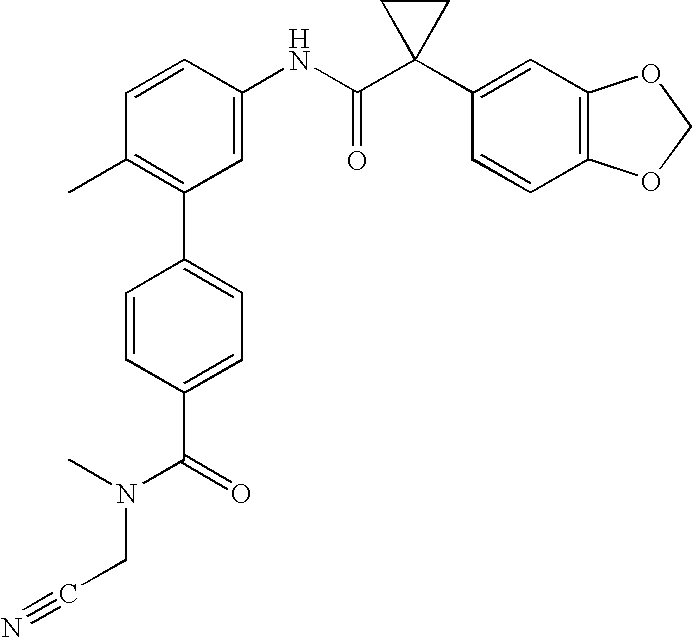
C1(C2=C(C)C=CC(NC(C3(C4=CC5=C(C=C4)OCO5)CC3)=O)=C2)=CC=C(C(=O)N(C)CC#N)C=C1
